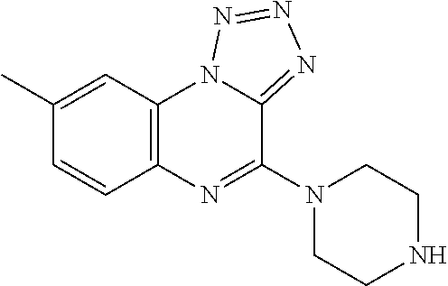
C1=CC2=C(C=C1C)N1C(=NN=N1)C(N1CCNCC1)=N2
